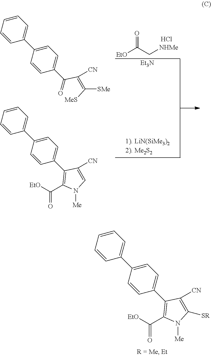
C(C1=C(C2=CC=C(C3=CC=CC=C3)C=C2)C([CN])=CN1[Me])([EtO])=O.O=C(C(=C([MeS])[SMe])[CN])C1=CC=C(C2=CC=CC=C2)C=C1.[EtO]C(C[NHMe])=O.Cl.[Et3N].C(C1=C(C2=CC=C(C3=CC=CC=C3)C=C2)C([CN])=C([SR])N1[Me])([EtO])=O
